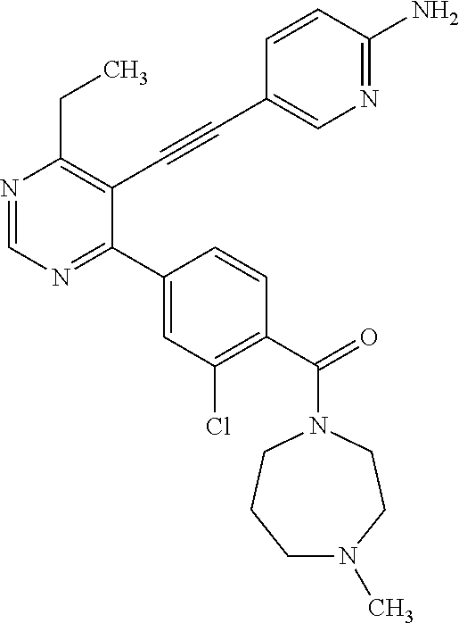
N1=CN=C(C2=CC(Cl)=C(C(=O)N3CCCN(C)CC3)C=C2)C(C#CC2=CN=C(N)C=C2)=C1CC
